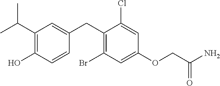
C1(CC2=CC(C(C)C)=C(O)C=C2)=C(Br)C=C(OCC(N)=O)C=C1Cl
